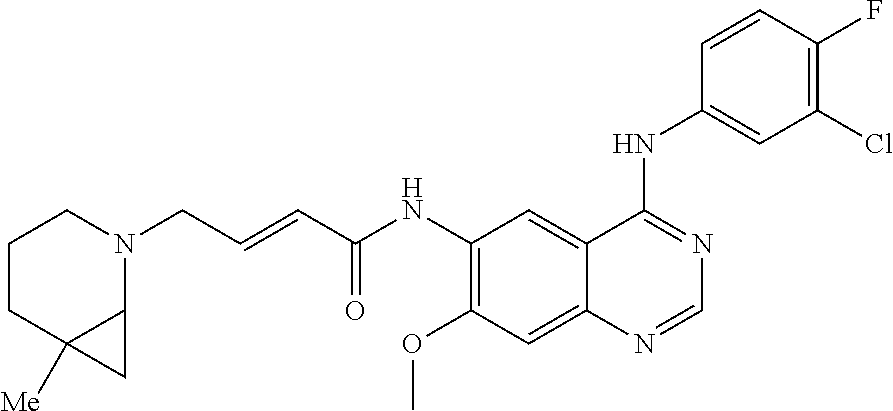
N1(CC=CC(NC2=C(OC)C=C3C(=C2)C(NC2=CC(Cl)=C(F)C=C2)=NC=N3)=O)CCCC2([Me])C1C2
